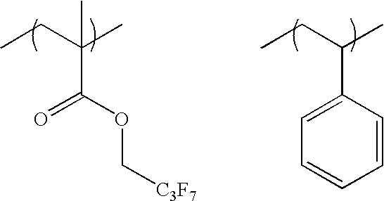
CCC(C)(C(OC[C3F7])=O)C.CCC(C)C1=CC=CC=C1
